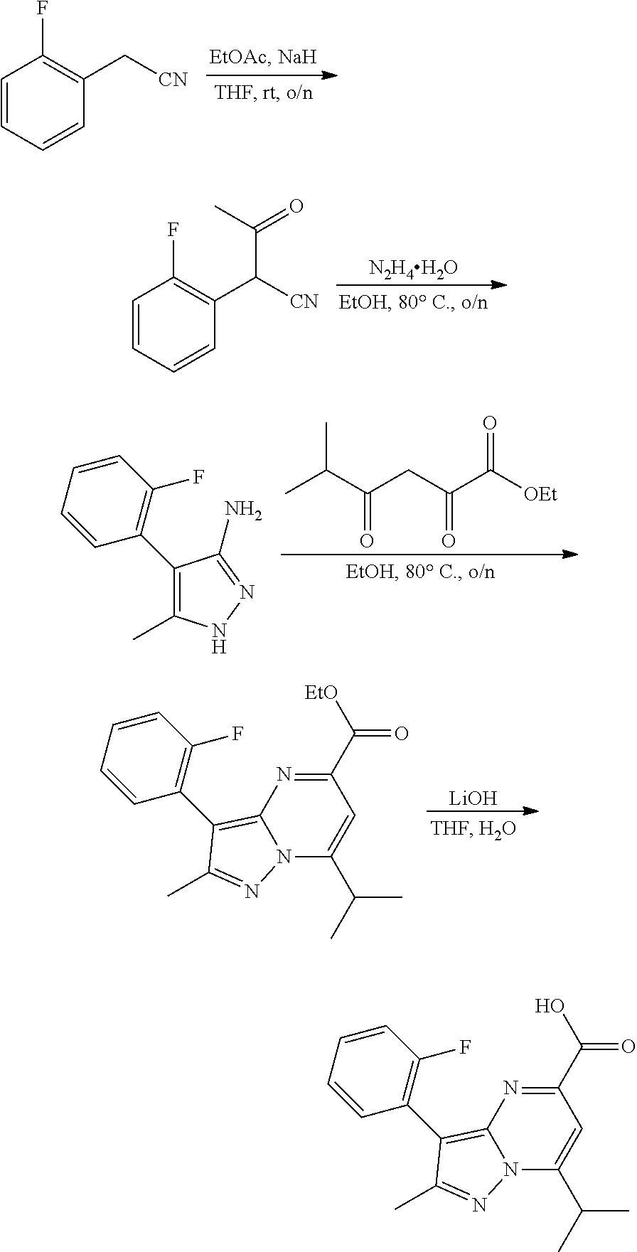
[N2H4H2O].C1=CC=CC(C([CN])C(=O)C)=C1F.CC(C(CC(C([OEt])=O)=O)=O)C.C1(C2=C(F)C=CC=C2)=C(C)NN=C1N.[LiOH].C1(C(=O)[EtO])=NC2=C(C3=C(F)C=CC=C3)C(C)=NN2C(C(C)C)=C1.C1(C(=O)O)=NC2=C(C3=C(F)C=CC=C3)C(C)=NN2C(C(C)C)=C1.C1=CC=CC(C[CN])=C1F
